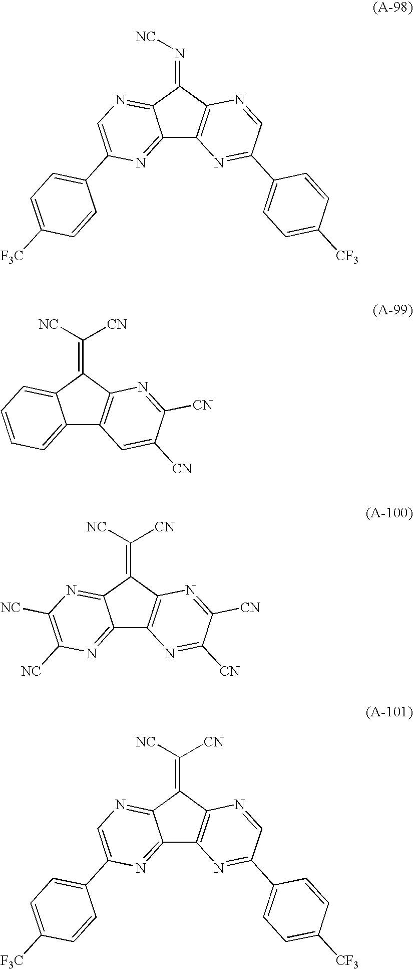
C12=NC(C3=CC=C([F3C])C=C3)=CN=C1C(=N[NC])C1=C2N=C(C2=CC=C([CF3])C=C2)C=N1.C12=CC=CC=C1C(=C([NC])[CN])C1=C2C=C([CN])C([CN])=N1.C12=NC([NC])=C([NC])N=C1C(=C([NC])[CN])C1=C2N=C([CN])C([CN])=N1.C12=NC(C3=CC=C([F3C])C=C3)=CN=C1C(=C([NC])[CN])C1=C2N=C(C2=CC=C([CF3])C=C2)C=N1
